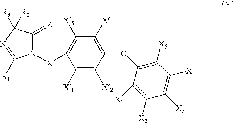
N1([X]C2=C([X5])C([X4])=C(OC3=C([X5])C([X4])=C([X3])C([X2])=C3[X1])C([X2])=C2[X1])C(=[Z])C([R3])([R2])N=C1[R1]
